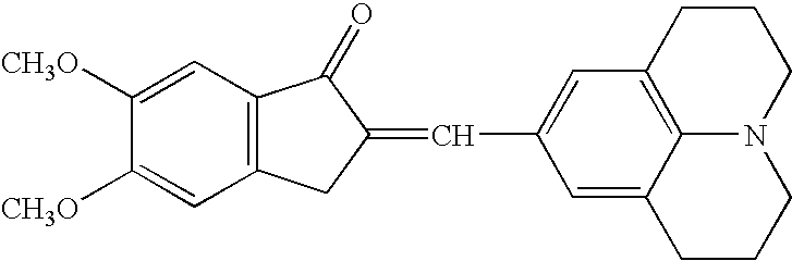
C1([CH3O])=CC2=C(C=C1[CH3O])CC(=CC1=CC3=C4C(=C1)CCCN4CCC3)C2=O
